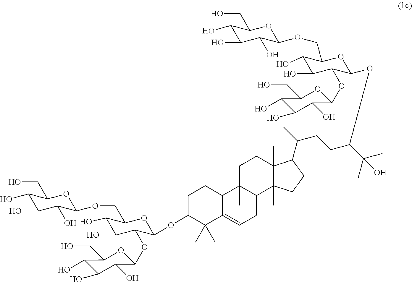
C1(O)C(O)C(O)C(OCC2OC(OC3C(C)(C)C4=CCC5C(C)(C4CC3)CCC3(C)C5(C)CCC3C(C)CCC(C(C)(C)[OH])OC3C(OC4C(O)C(O)C(O)C(CO)O4)C(O)C(O)C(COC4C(O)C(O)C(O)C(CO)O4)O3)C(OC3C(O)C(O)C(O)C(CO)O3)C(O)C2O)OC1CO
